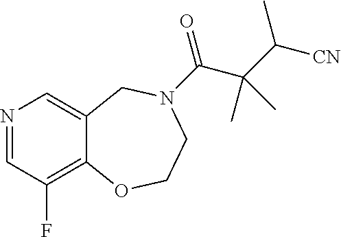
N1=CC(F)=C2C(=C1)CN(C(=O)C(C([CN])C)(C)C)CCO2
